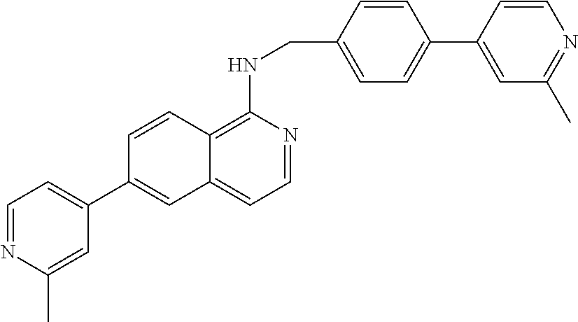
C1=CC(CNC2=C3C(=CC=N2)C=C(C2=CC=NC(C)=C2)C=C3)=CC=C1C1=CC(C)=NC=C1
